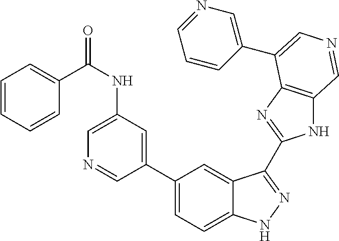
C(NC1=CN=CC(C2=CC=C3C(=C2)C(C2=NC4=C(N2)C=NC=C4C2=CN=CC=C2)=NN3)=C1)(C1=CC=CC=C1)=O
